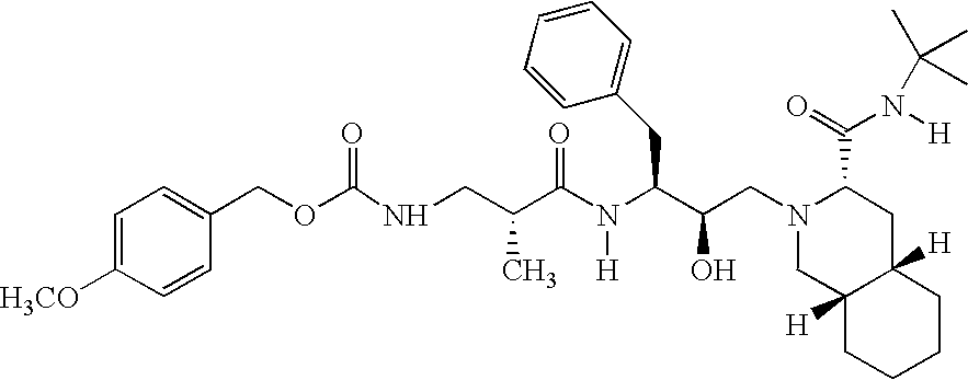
N(CC(C(N(C(C(O)CN1CC2([H])C([H])(CC1C(N(C(C)(C)C)[H])=O)CCCC2)CC1=CC=CC=C1)[H])=O)C)C(OCC1=CC=C([H3CO])C=C1)=O
